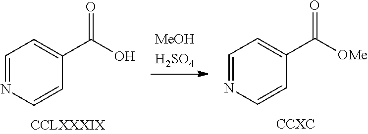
C1=NC=CC(C(O)=O)=C1.C1=NC=CC(C([OMe])=O)=C1
